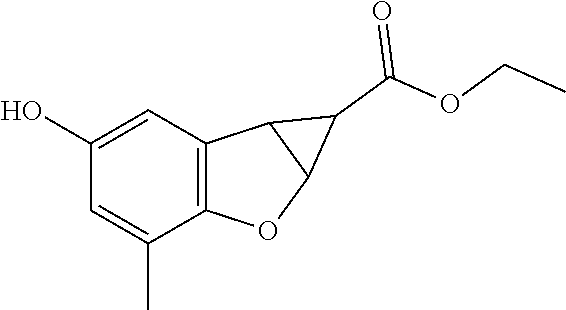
C1(O)=CC2=C(C(C)=C1)OC1C2C1C(OCC)=O
